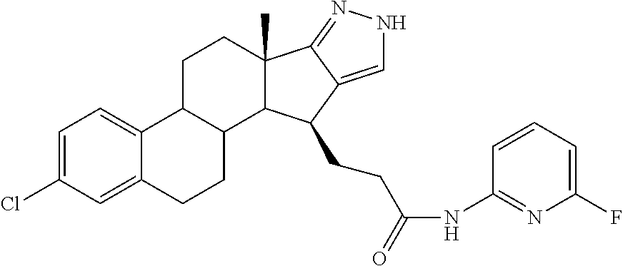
C1=C(Cl)C=C2C(=C1)C1C(CC2)C2C(C)(CC1)C1=NNC=C1C2CCC(NC1=NC(F)=CC=C1)=O
